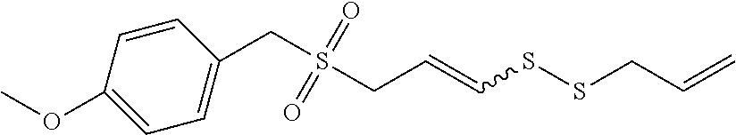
C(S(CC=CSSCC=C)(=O)=O)C1=CC=C(OC)C=C1
